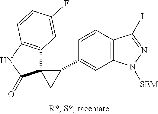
C12=C(NC(=O)C13C(C1=CC4=C(C=C1)C(I)=NN4[SEM])C3)C=CC(F)=C2
